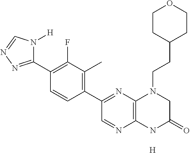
C1(C2=NN=CN2[H])=C(F)C(C)=C(C2=NC3=C(N=C2)NC(=O)CN3CCC2CCOCC2)C=C1.[H]
